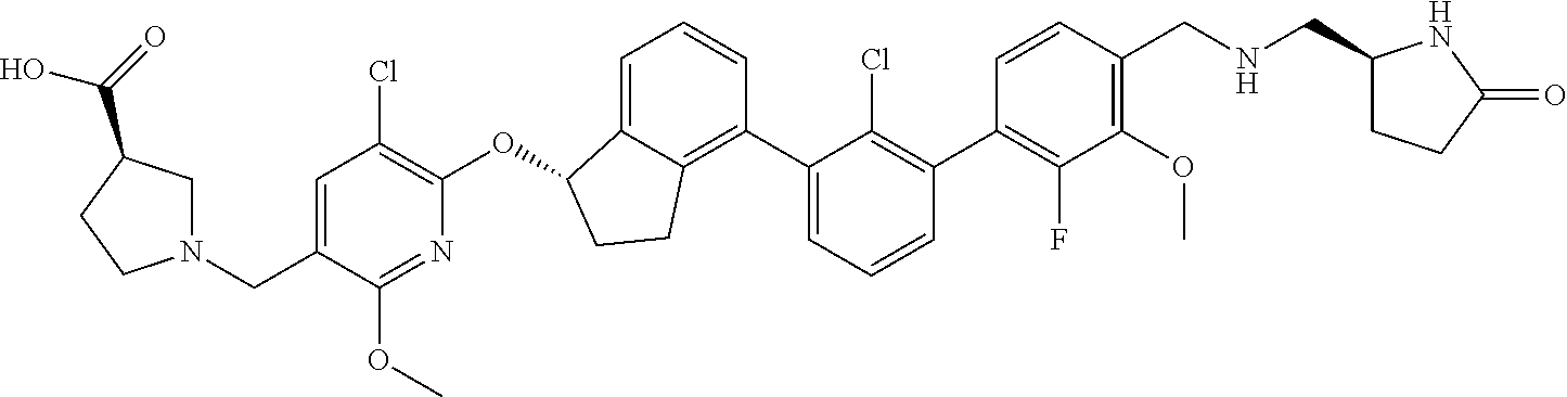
C1(F)=C(C2=C(Cl)C(C3=C4C(=CC=C3)C(OC3=C(Cl)C=C(CN5CC(C(=O)O)CC5)C(OC)=N3)CC4)=CC=C2)C=CC(CNCC2CCC(=O)N2)=C1OC
